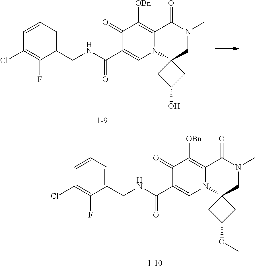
[1-10].C1(CNC(C2=CN3C(=C([OBn])C2=O)C(=O)N(C)CC32CC(OC)C2)=O)=CC=CC(Cl)=C1F.[1-9].C1(CNC(C2=CN3C(=C([OBn])C2=O)C(=O)N(C)CC32CC(O)C2)=O)=CC=CC(Cl)=C1F
